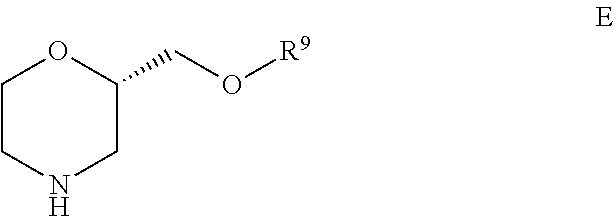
C1CNCC(CO[R9])O1
